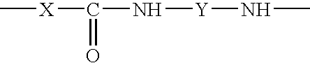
C[X]C(N[Y]NC)=O
